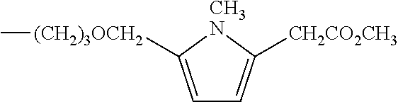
C1=C([(CH2)3OCH2]C)[CH3N]C([CH2CO2CH3])=C1
